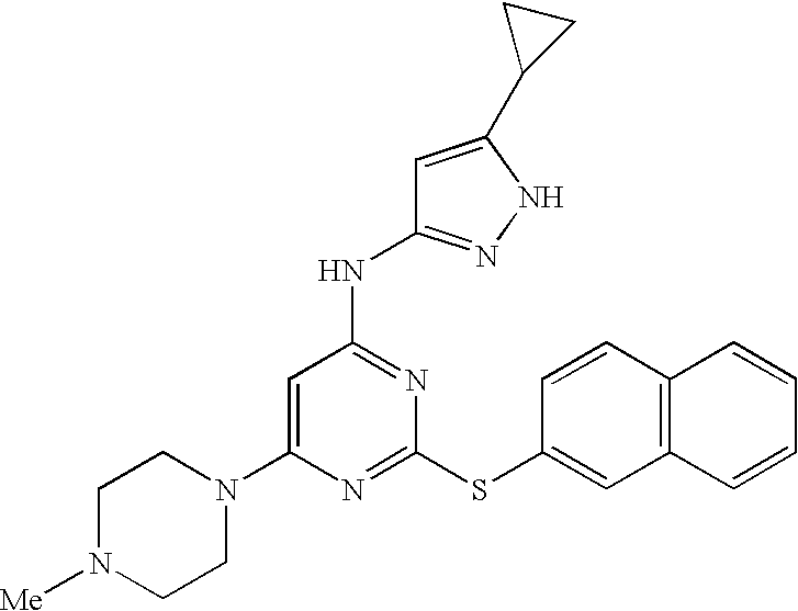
C1(N2CCN([Me])CC2)=CC(NC2=NNC(C3CC3)=C2)=NC(SC2=CC3=C(C=C2)C=CC=C3)=N1
